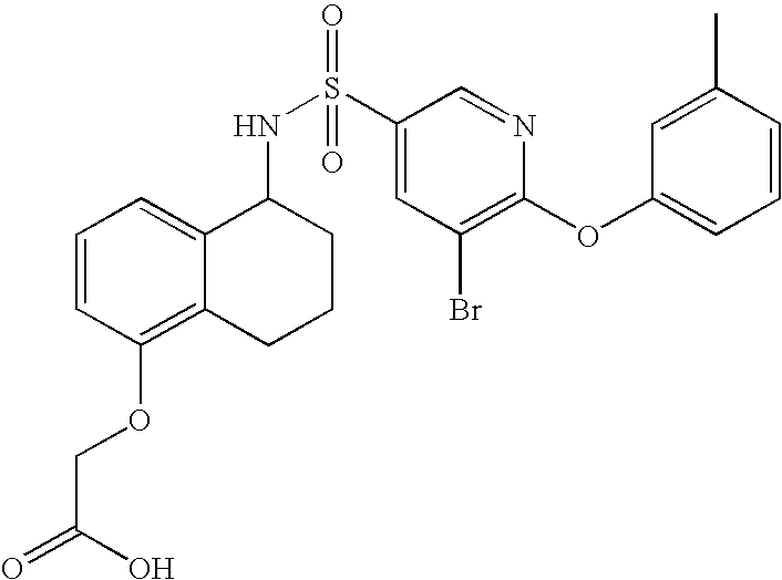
C1=CC(OCC(=O)O)=C2C(=C1)C(NS(C1=CC(Br)=C(OC3=CC=CC(C)=C3)N=C1)(=O)=O)CCC2
